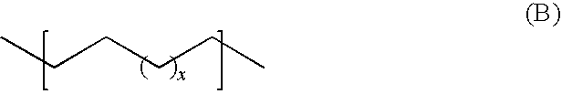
C(CCCC)C
